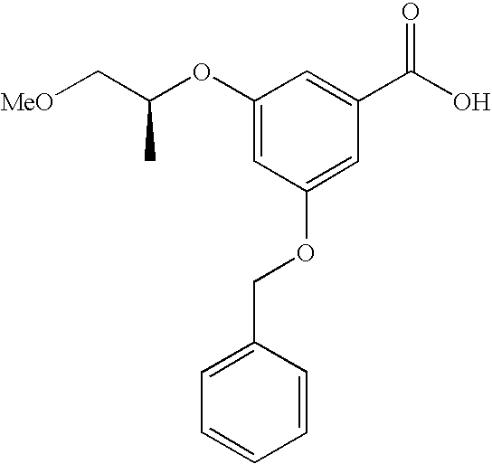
[MeO]CC(OC1=CC(OCC2=CC=CC=C2)=CC(C(O)=O)=C1)C
